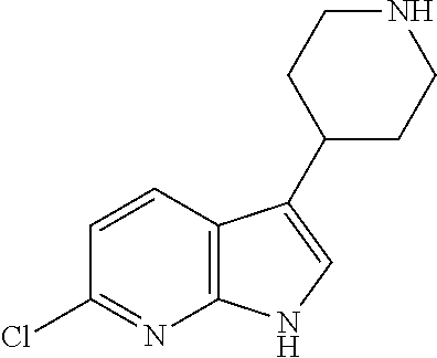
C12=C(C=CC(Cl)=N1)C(C1CCNCC1)=CN2
